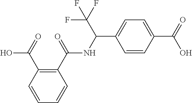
N(C(C1=C(C(O)=O)C=CC=C1)=O)C(C1=CC=C(C(O)=O)C=C1)C(F)(F)F
